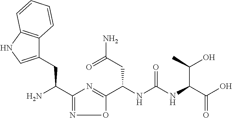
C1(C(N)CC2=CNC3=C2C=CC=C3)=NOC(C(NC(NC(C(O)=O)C(O)C)=O)CC(N)=O)=N1
